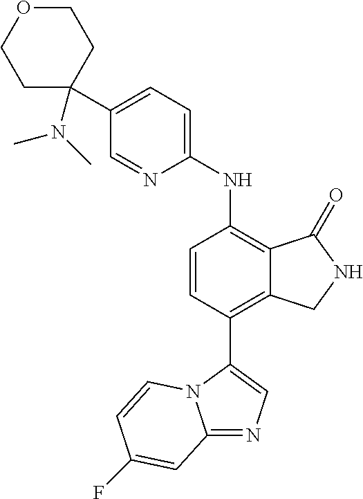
C12=NC=C(C3=C4C(=C(NC5=CC=C(C6(N(C)C)CCOCC6)C=N5)C=C3)C(=O)NC4)N1C=CC(F)=C2
